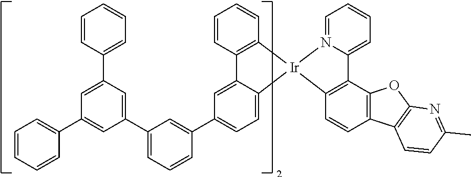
C12=C(C=CC3=C1OC1=C3C=CC(C)=N1)[Ir]1(N3=CC=CC=C23)C2=CC=C(C3=CC(C4=CC(C5=CC=CC=C5)=CC(C5=CC=CC=C5)=C4)=CC=C3)C=C2C2=C1C=CC=C2
